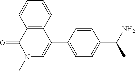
C1=CC2=C(C=C1)C(C1=CC=C(C(N)C)C=C1)=CN(C)C2=O
